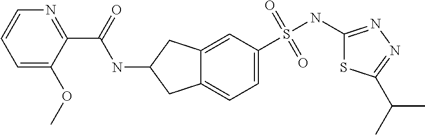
C1(NS(=O)(=O)C2=CC=C3C(=C2)CC(NC(C2=NC=CC=C2OC)=O)C3)=NN=C(C(C)C)S1
